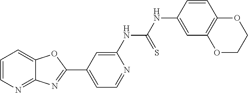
C1=C(NC(NC2=CC3=C(C=C2)OCCO3)=S)N=CC=C1C1=NC2=NC=CC=C2O1
